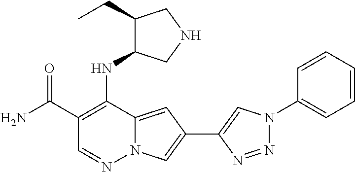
C1(C(N)=O)=C(NC2C(CC)CNC2)C2=CC(C3=CN(C4=CC=CC=C4)N=N3)=CN2N=C1
